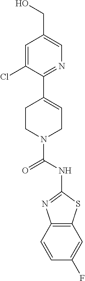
C1=C(Cl)C(C2=CCN(C(NC3=NC4=C(S3)C=C(F)C=C4)=O)CC2)=NC=C1CO
